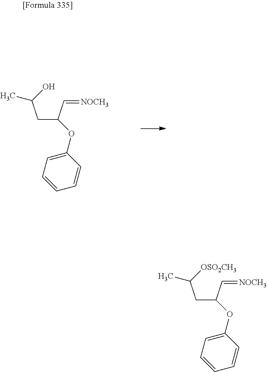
C(C(C)O)C(C=[NOCH3])OC1=CC=CC=C1.C(C(C)[OSO2CH3])C(C=[NOCH3])OC1=CC=CC=C1
